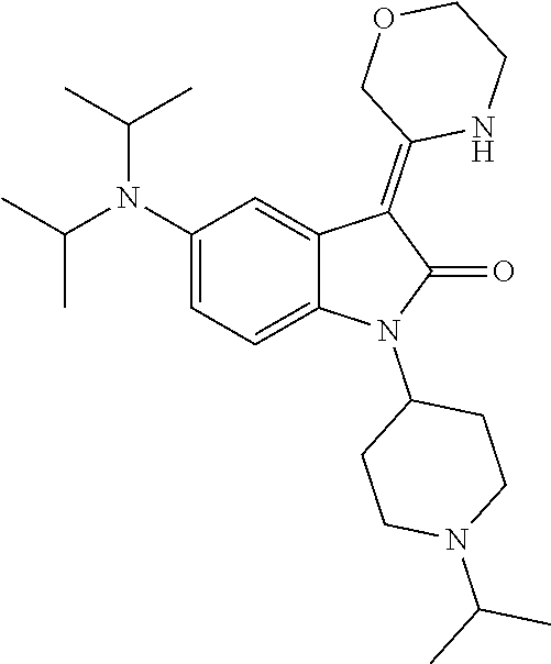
C1(N(C(C)C)C(C)C)=CC=C2C(=C1)C(=C1NCCOC1)C(=O)N2C1CCN(C(C)C)CC1
